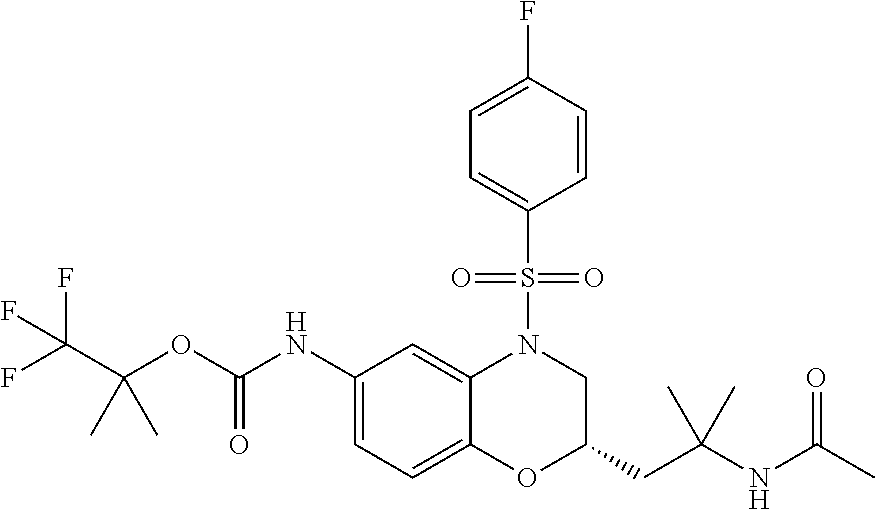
C1(NC(OC(C(F)(F)F)(C)C)=O)=CC=C2C(=C1)N(S(C1=CC=C(F)C=C1)(=O)=O)CC(CC(NC(C)=O)(C)C)O2
